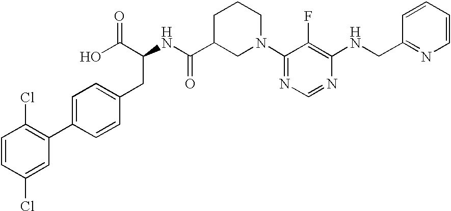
C1=CC(Cl)=CC(C2=CC=C(CC(C(O)=O)NC(C3CN(C4=NC=NC(NCC5=NC=CC=C5)=C4F)CCC3)=O)C=C2)=C1Cl
